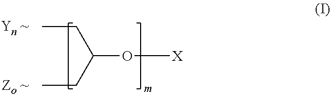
CCC(O[X])CC
